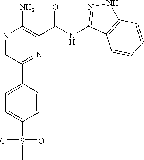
C1=CC(C2=NC(C(NC3=NNC4=C3C=CC=C4)=O)=C(N)N=C2)=CC=C1S(C)(=O)=O
